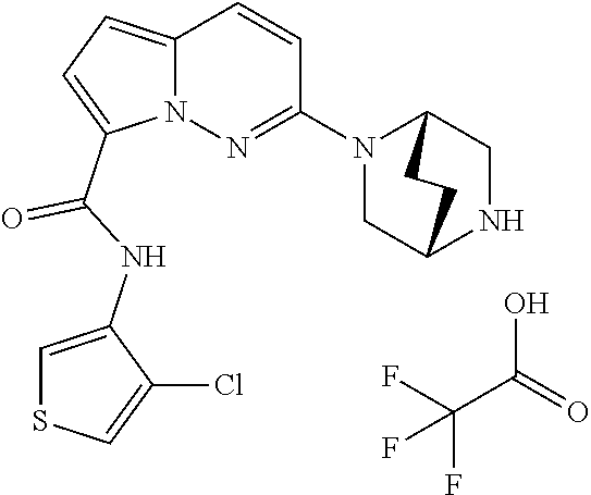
C(C(O)=O)(F)(F)F.N12C(=CC=C1C(NC1=CSC=C1Cl)=O)C=CC(N1CC3NCC1CC3)=N2
